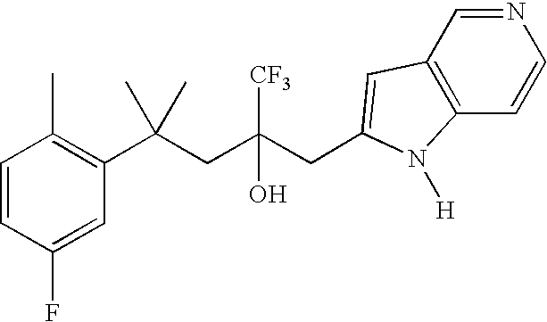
C1=CC(F)=CC(C(CC(CC2=CC3=C(C=CN=C3)N2[H])([CF3])O)(C)C)=C1C
